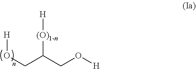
O(CC(CO[H])[(O)1-n][H])[H]
